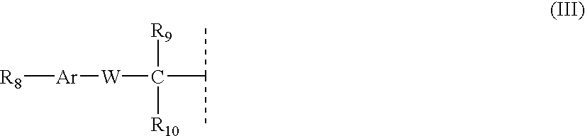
[R8][Ar][W]C([R9])([R10])C(C)C
